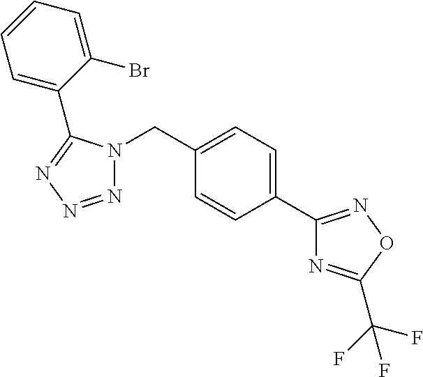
N1=NN=C(C2=CC=CC=C2Br)N1CC1=CC=C(C2=NOC(C(F)(F)F)=N2)C=C1
